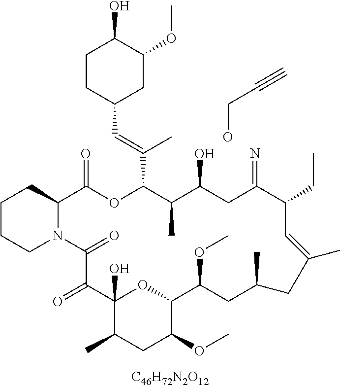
C1CCN2C(C1)C(=O)OC(C(=CC1CC(OC)C(O)CC1)C)C(C)C(O)CC(=N)C(CC)C=C(C)CC(C)CC(OC)C1OC(O)(C(=O)C2=O)C(C)CC1OC.OCC#C.[C46H72N2O12]
